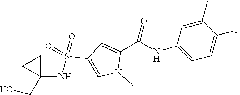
C1(NC(C2=CC(S(=O)(=O)NC3(CO)CC3)=CN2C)=O)=CC=C(F)C(C)=C1
